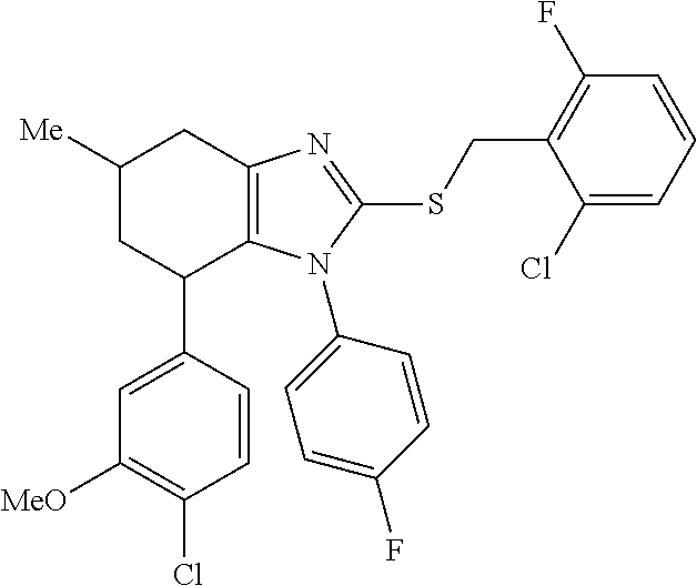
C1(C2=CC([MeO])=C(Cl)C=C2)C2=C(N=C(SCC3=C(F)C=CC=C3Cl)N2C2=CC=C(F)C=C2)CC([Me])C1
